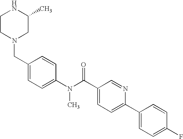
N1CCN(CC2=CC=C(N(C(C3=CC=C(C4=CC=C(F)C=C4)N=C3)=O)C)C=C2)CC1C
